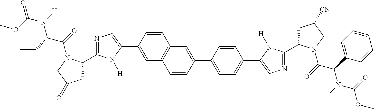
C12=C(C=C(C3=CN=C(C4CC(=O)CN4C(=O)C(C(C)C)N([H])C(OC)=O)N3[H])C=C1)C=CC(C1=CC=C(C3=CN=C(C4CC([CN])CN4C(=O)C(C4=CC=CC=C4)N([H])C(=O)OC)N3[H])C=C1)=C2
